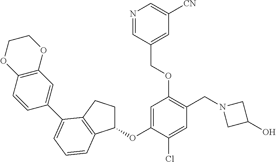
C1=C(OC2CCC3=C2C=CC=C3C2=CC3=C(C=C2)OCCO3)C(Cl)=CC(CN2CC(O)C2)=C1OCC1=CC([CN])=CN=C1
